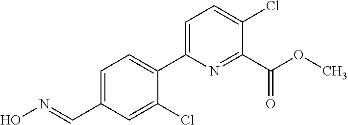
COC(C1=NC(C2=CC=C(C=NO)C=C2Cl)=CC=C1Cl)=O
